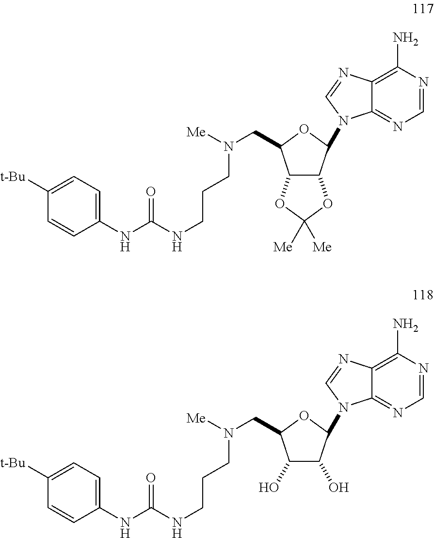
C12=C(N)N=CN=C1N(C1OC(CN([Me])CCCNC(NC3=CC=C([t-Bu])C=C3)=O)C3C1OC([Me])([Me])O3)C=N2.C12=C(N)N=CN=C1N(C1OC(CN([Me])CCCNC(NC3=CC=C([t-Bu])C=C3)=O)C(O)C1O)C=N2
